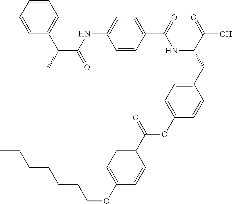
C1=CC(C(=O)NC(CC2=CC=C(OC(C3=CC=C(OCCCCCCC)C=C3)=O)C=C2)C(=O)O)=CC=C1NC(C(C1=CC=CC=C1)C)=O
